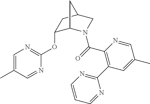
C(=O)(C1=C(C2=NC=CC=N2)C=C(C)C=N1)N1C2C(OC3=NC=C(C)C=N3)CC(C1)C2
